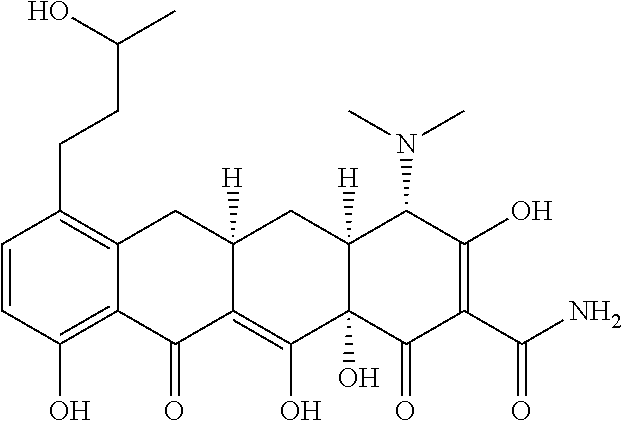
C(C1=C2C(=C(O)C=C1)C(=O)C1=C(O)C3(O)C([H])(CC1([H])C2)C(N(C)C)C(O)=C(C(N)=O)C3=O)CC(C)O
